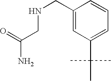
C1(CNCC(N)=O)=CC(C(C)(C)C)=CC=C1
